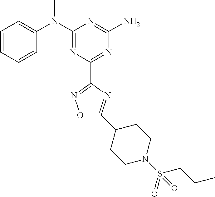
C1=CC=CC(N(C2=NC(C3=NOC(C4CCN(S(=O)(CCC)=O)CC4)=N3)=NC(N)=N2)C)=C1
